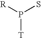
P([T])(S)[R]
